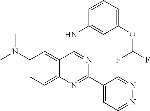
C12=CC=C(N(C)C)C=C1C(NC1=CC(OC(F)F)=CC=C1)=NC(C1=CC=NN=C1)=N2
